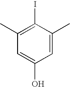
C1(C)=C(I)C(C)=CC(O)=C1
